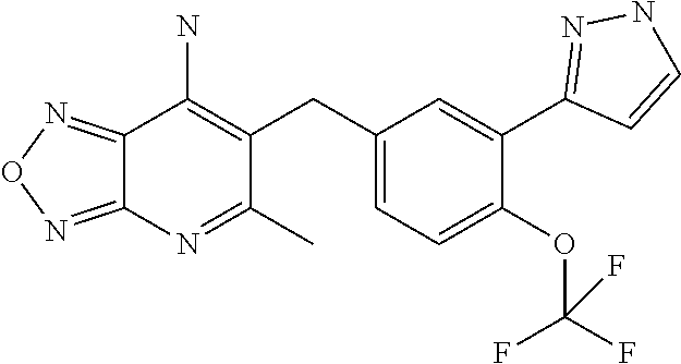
C12=NON=C1N=C(C)C(CC1=CC=C(OC(F)(F)F)C(C3=NNC=C3)=C1)=C2N
